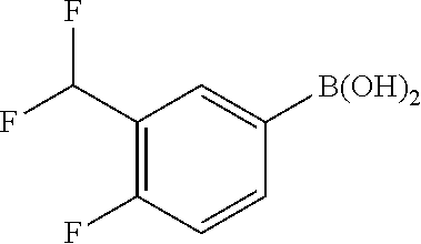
C1(C(F)F)=C(F)C=CC([B(OH)2])=C1
